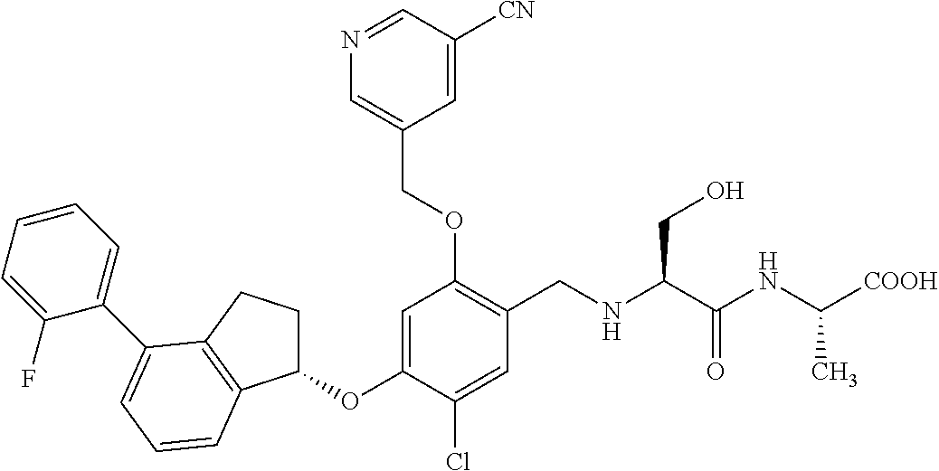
C1(OC2=CC(OCC3=CN=CC([CN])=C3)=C(CNC(C(NC([COOH])C)=O)CO)C=C2Cl)CCC2=C1C=CC=C2C1=CC=CC=C1F
